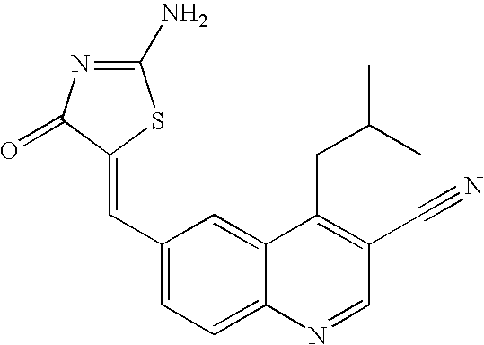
C1(N)=NC(=O)C(=CC2=CC=C3C(=C2)C(CC(C)C)=C(C#N)C=N3)S1
